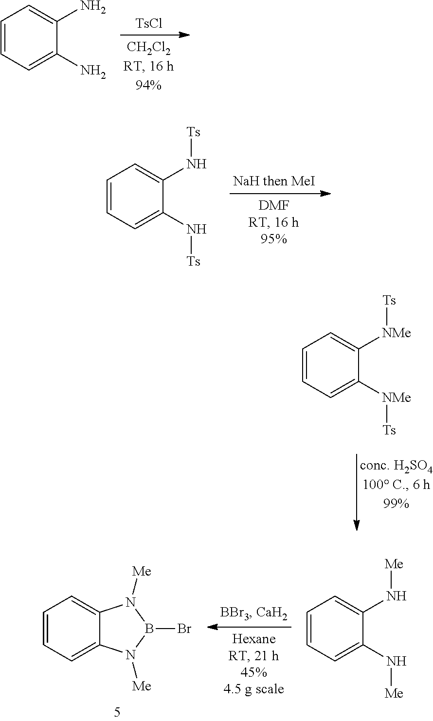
C1=CC=C(N[Ts])C(N[Ts])=C1.C1=CC=C(N)C(N)=C1.[TsCl].C1=CC=C([NMe][Ts])C([NMe][Ts])=C1.C1=CC=C(N[Me])C(N[Me])=C1.C1=CC=C2C(=C1)N([Me])B(Br)N2[Me]
